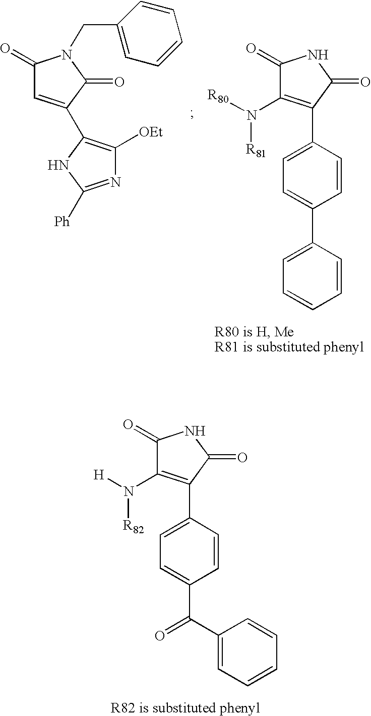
C1(=O)C(N([R82])[H])=C(C2=CC=C(C(=O)C3=CC=CC=C3)C=C2)C(=O)N1.C1(=O)C=C(C2=C([OEt])N=C([Ph])N2)C(=O)N1CC1=CC=CC=C1.C1(=O)C(N([R80])[R81])=C(C2=CC=C(C3=CC=CC=C3)C=C2)C(=O)N1
